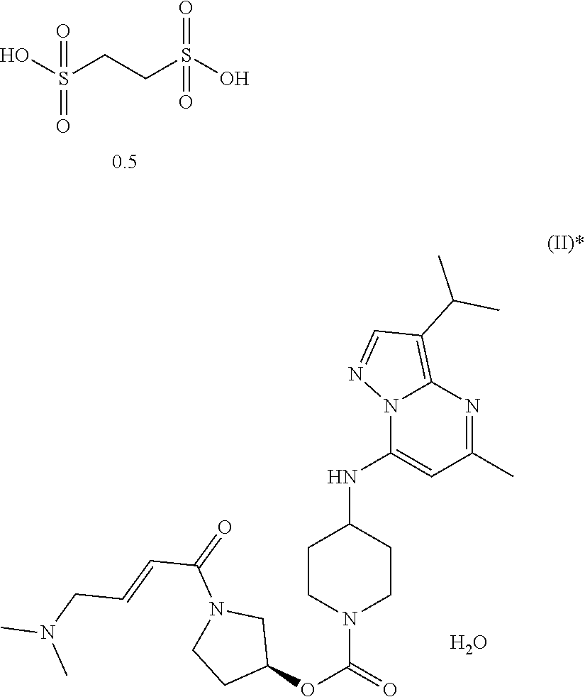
C1CN(C(OC2CN(C(=O)C=CCN(C)C)CC2)=O)CCC1NC1=CC(C)=NC2=C(C(C)C)C=NN12.O.OS(CCS(O)(=O)=O)(=O)=O
